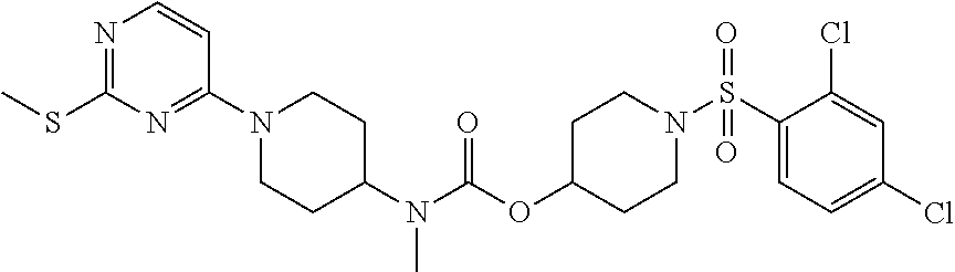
N1=C(SC)N=C(N2CCC(N(C(=O)OC3CCN(S(=O)(C4=CC=C(Cl)C=C4Cl)=O)CC3)C)CC2)C=C1
